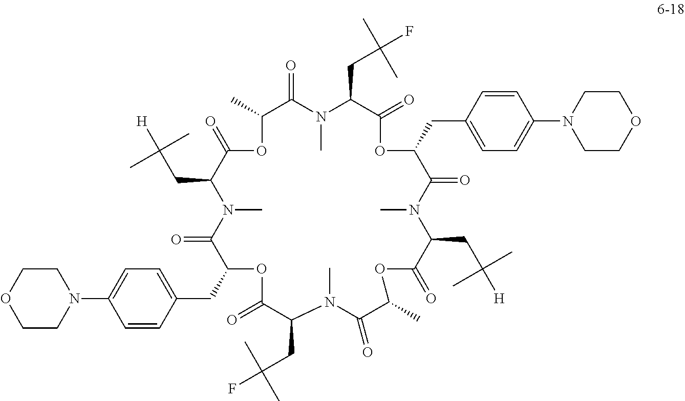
C1=CC(CC2C(=O)N(C)C(CC(C)(C)[H])C(=O)OC(C)C(=O)N(C)C(CC(C)(C)F)C(=O)OC(CC3=CC=C(N4CCOCC4)C=C3)C(=O)N(C)C(CC(C)(C)[H])C(=O)OC(C)C(=O)N(C)C(CC(C)(C)F)C(=O)O2)=CC=C1N1CCOCC1
